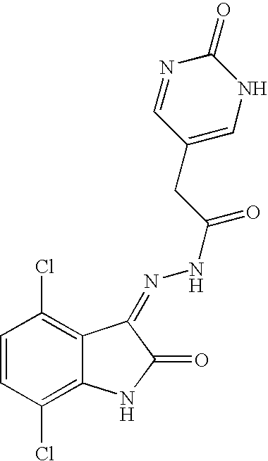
C1=CC(Cl)=C2C(=C1Cl)C(=NNC(CC1=CNC(=O)N=C1)=O)C(=O)N2
